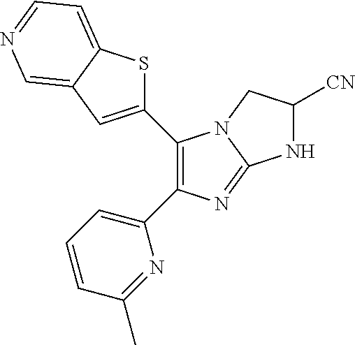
C1(C2=C(C3=CC=CC(C)=N3)N=C3N2CC([CN])N3)=CC2=CN=CC=C2S1
